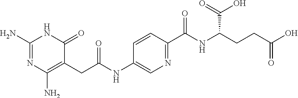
N1C(N)=NC(N)=C(CC(=O)NC2=CN=C(C(=O)NC(C(=O)O)CCC(=O)O)C=C2)C1=O
